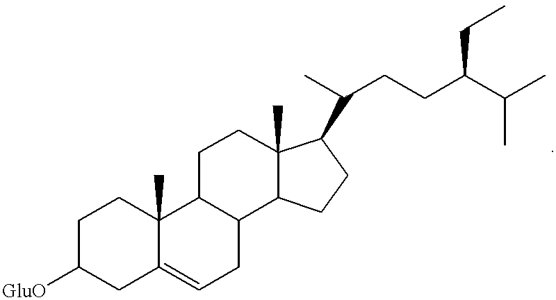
C1([GluO])CC2=CCC3C(C2(C)CC1)CCC1(C)C3CCC1C(C)CCC(C(C)C)CC
